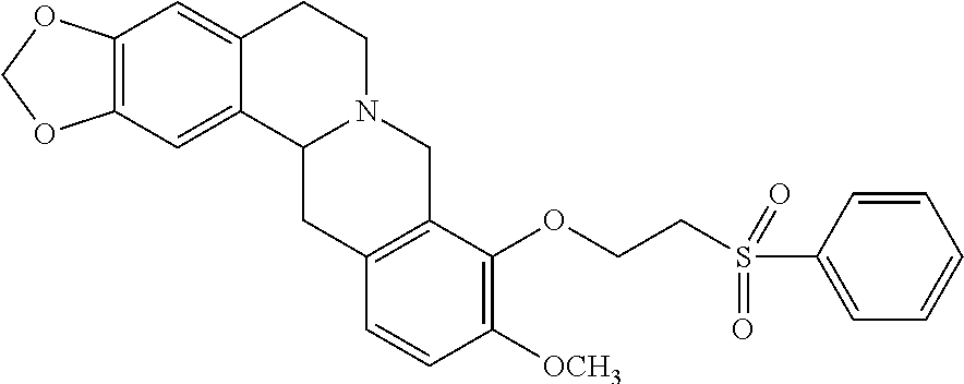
C12=C(C=C3C(=C1)C1N(CC3)CC3=C(C1)C=CC([OCH3])=C3OCCS(C1=CC=CC=C1)(=O)=O)OCO2
